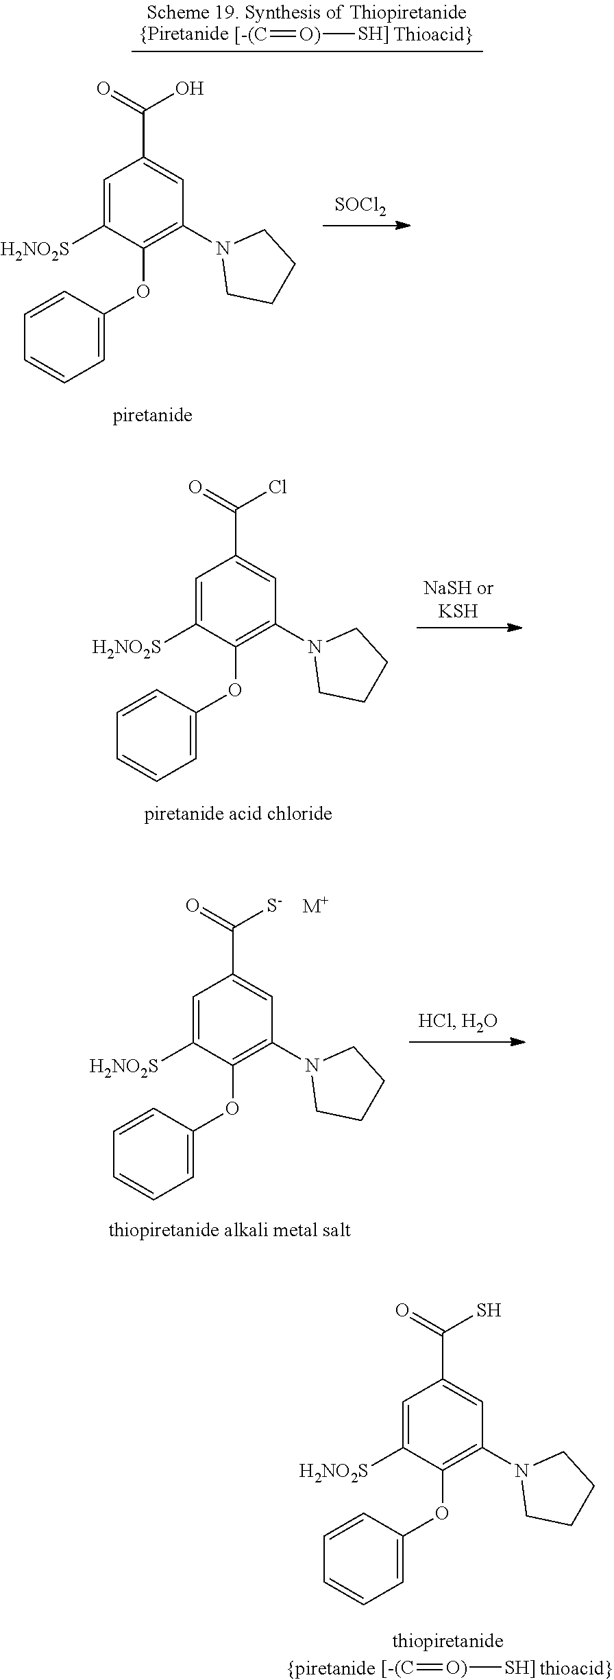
[SOCl2].[[-(C]=[O)][SH]].C1=C([H2NO2S])C(OC2=CC=CC=C2)=C(N2CCCC2)C=C1C(=O)O.C1=C([H2NO2S])C(OC2=CC=CC=C2)=C(N2CCCC2)C=C1C(=O)Cl.[[-(C]=[O)][SH]].C1=C([H2NO2S])C(OC2=CC=CC=C2)=C(N2CCCC2)C=C1C(=O)S.C1=C([H2NO2S])C(OC2=CC=CC=C2)=C(N2CCCC2)C=C1C(=O)[S-].[M+]
